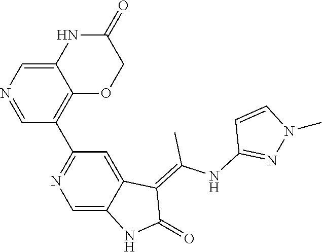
C12=CN=CC(C3=NC=C4C(=C3)C(=C(NC3=NN(C)C=C3)C)C(=O)N4)=C1OCC(=O)N2
